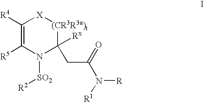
C1([R4])=C([R5])N([SO2][R2])C(CC(N([R1])[R])=O)([Rx])[(CR3R3a)t][X]1
